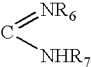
C(=[NR6])[NHR7]
